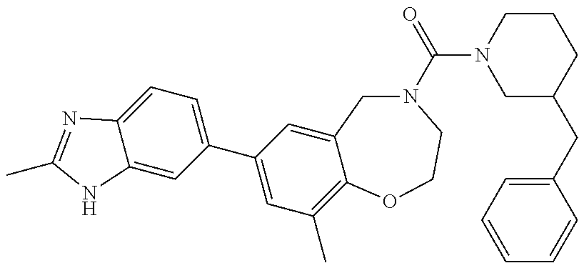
C12=CC(C3=CC(C)=C4C(=C3)CN(C(=O)N3CC(CC5=CC=CC=C5)CCC3)CCO4)=CC=C1N=C(C)N2
